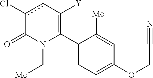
C1(C2=C([Y])cc(Cl)C(=O)N2C[Me])=CC=C(OCC#N)C=C1[Me]
